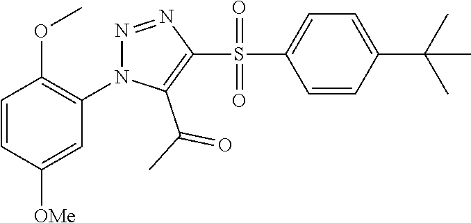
C1=CC([OMe])=CC(N2N=NC(S(C3=CC=C(C(C)(C)C)C=C3)(=O)=O)=C2C(=O)C)=C1OC
